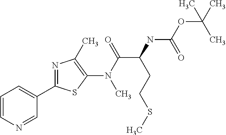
C1=CN=CC(C2=NC(C)=C(N(C(=O)C(NC(OC(C)(C)C)=O)CCSC)C)S2)=C1
